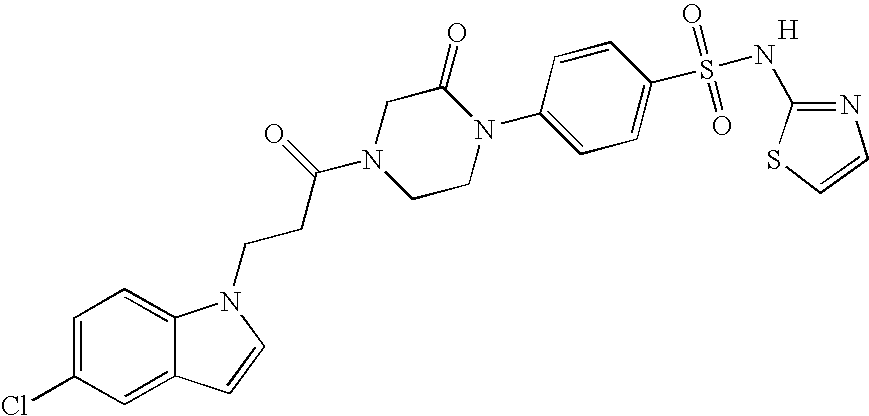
C1=C(Cl)C=C2C(=C1)N(CCC(N1CCN(C3=CC=C(S(=O)(=O)NC4=NC=CS4)C=C3)C(=O)C1)=O)C=C2.[H]
